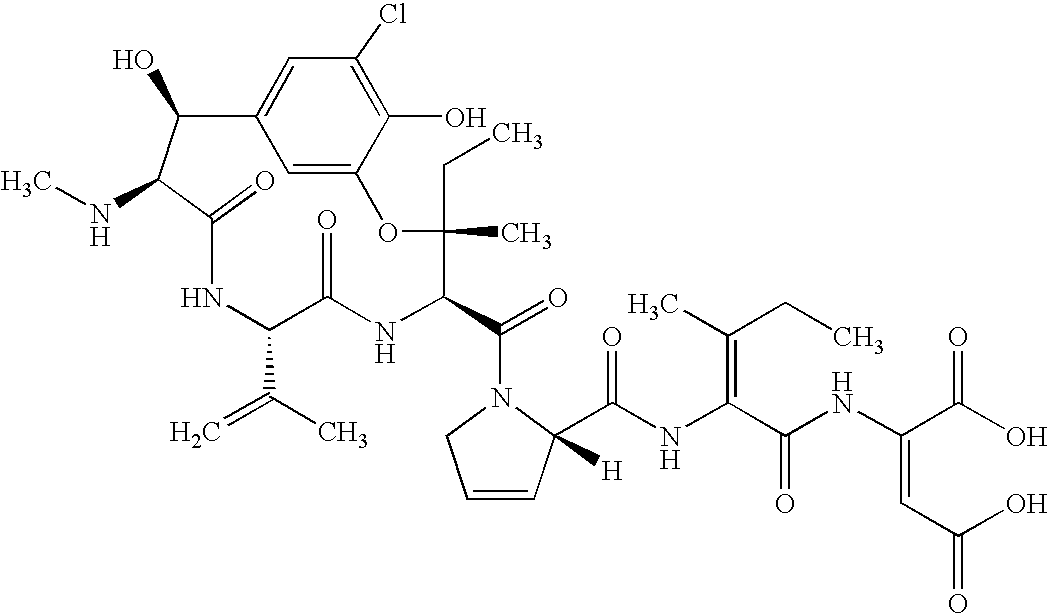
C1=C2C(O)=C(Cl)C=C1C(O)C(NC)C(=O)NC(C(=C)C)C(=O)NC(C(=O)N1C([H])(C(NC(C(NC(C(O)=O)=CC(O)=O)=O)=C(CC)C)=O)C=CC1)C(CC)(C)O2
